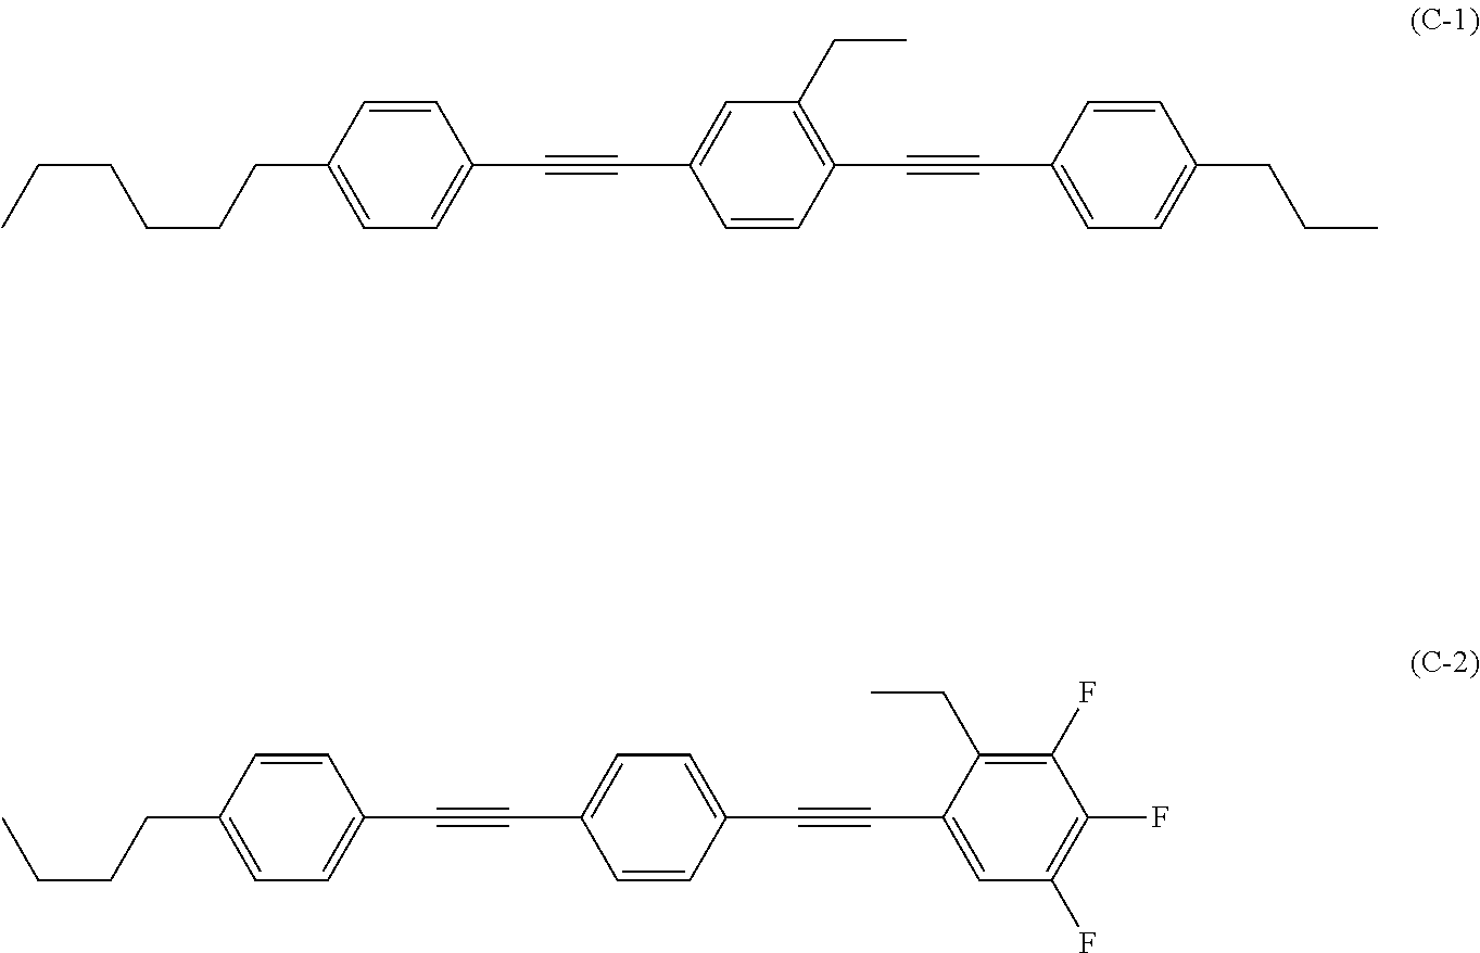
C(C1=CC=C(C#CC2=CC(CC)=C(C#CC3=CC=C(CCC)C=C3)C=C2)C=C1)CCCCC.CCCCC1=CC=C(C#CC2=CC=C(C#CC3=CC(F)=C(F)C(F)=C3CC)C=C2)C=C1
